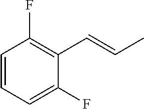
C1=CC=C(F)C(C=CC)=C1F
